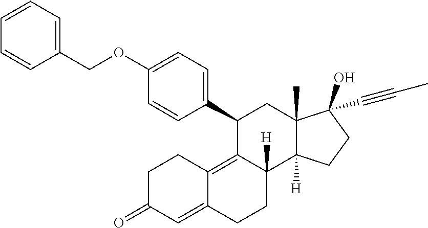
O(C1=CC=C(C2C3=C4C(=CC(=O)CC4)CCC3([H])C3([H])C(C)(C2)C(O)(C#CC)CC3)C=C1)CC1=CC=CC=C1
